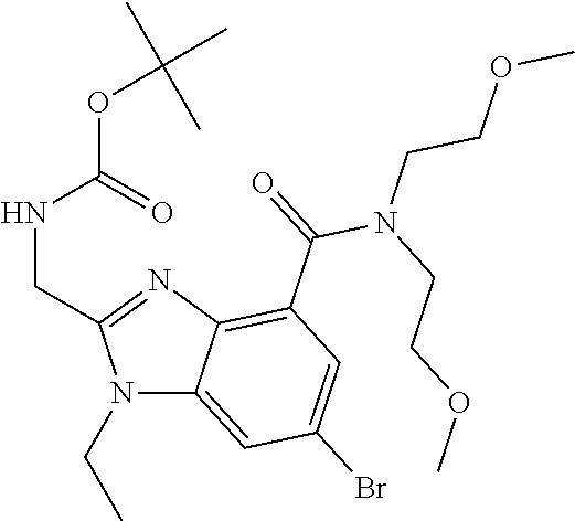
N1(CC)C2=CC(Br)=CC(C(N(CCOC)CCOC)=O)=C2N=C1CNC(=O)OC(C)(C)C
